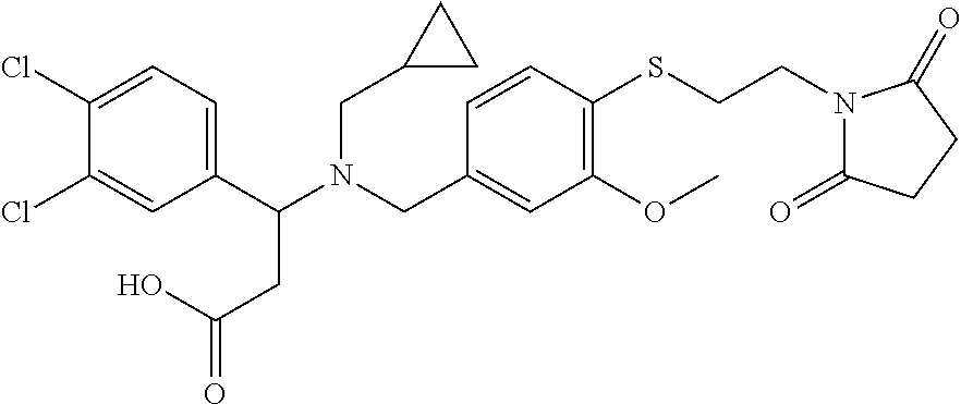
C1(C(N(CC2=CC(OC)=C(SCCN3C(=O)CCC3=O)C=C2)CC2CC2)CC(O)=O)=CC=C(Cl)C(Cl)=C1
